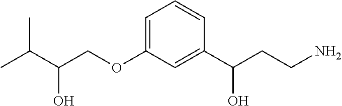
C(COC1=CC=CC(C(CCN)O)=C1)(C(C)C)O
